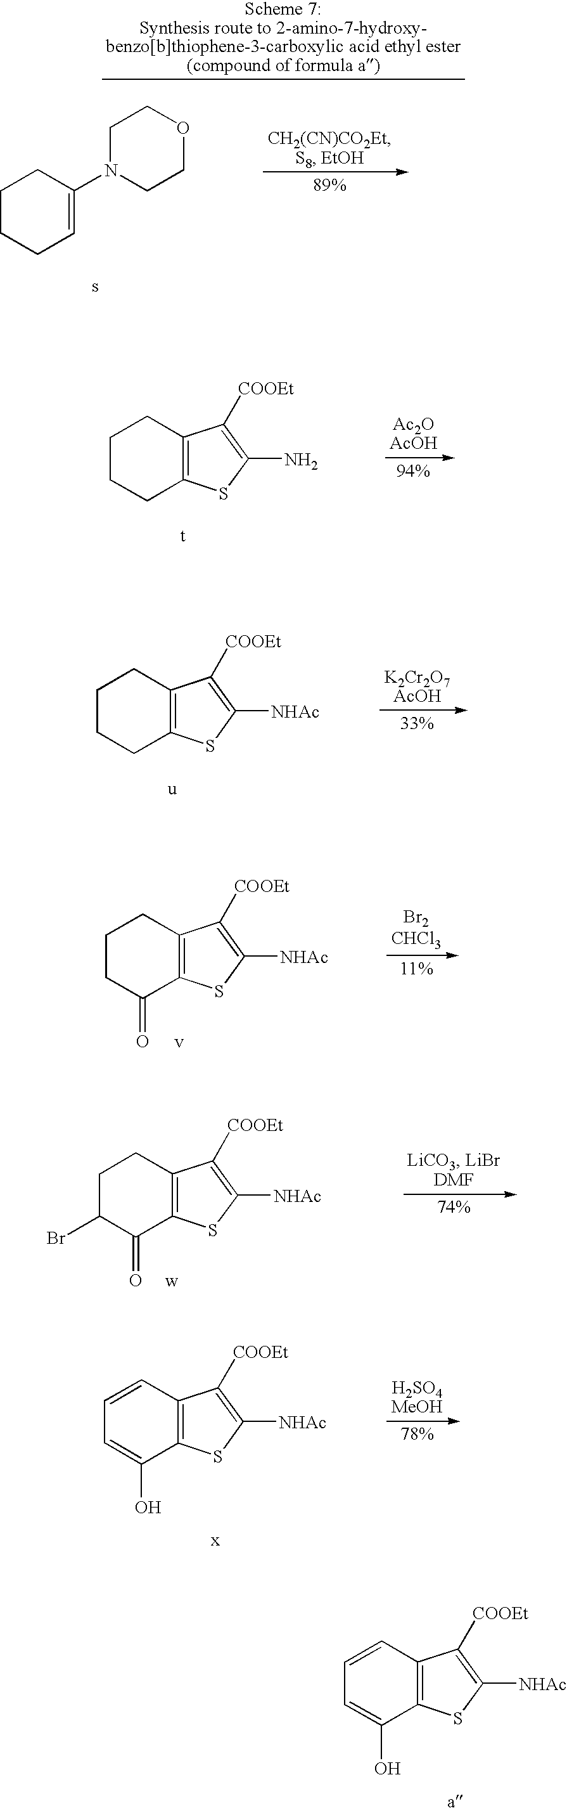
C1CCC=C(N2CCOCC2)C1.C1CCC2=C(C1)C([COOEt])=C(N)S2.C1CCC2=C(C1)C([COOEt])=C([NHAc])S2.C1CC(=O)C2=C(C1)C([COOEt])=C([NHAc])S2.[v].C1C(Br)C(=O)C2=C(C1)C([COOEt])=C([NHAc])S2.[w].C1=CC2=C(C(O)=C1)SC([NHAc])=C2[COOEt].[x].C1=CC2=C(C(O)=C1)SC([NHAc])=C2[COOEt].[a]
